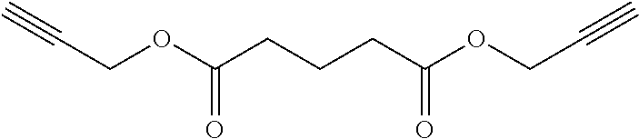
C(COC(CCCC(OCC#C)=O)=O)#C
